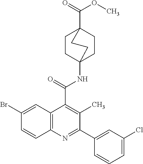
C1CC2(NC(=O)C3=C(C)C(C4=CC(Cl)=CC=C4)=NC4=C3C=C(Br)C=C4)CCC1(C(=O)OC)CC2
